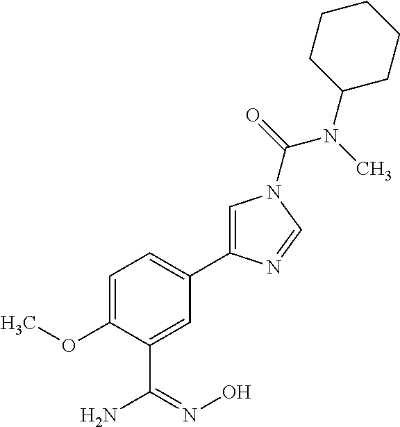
C1=C(OC)C(C(=NO)N)=CC(C2=CN(C(=O)N(C)C3CCCCC3)C=N2)=C1
